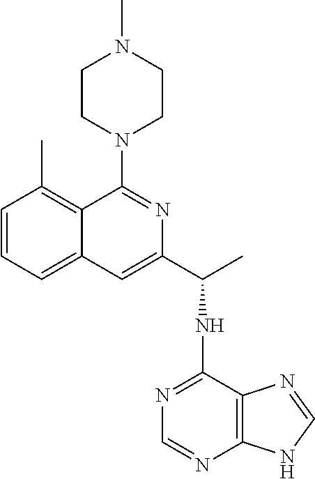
C1=CC=C2C(=C1C)C(N1CCN(C)CC1)=NC(C(NC1=NC=NC3=C1N=CN3)C)=C2
